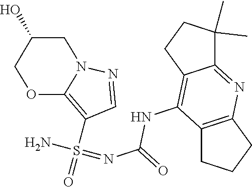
C12=NC3=C(C(NC(=O)N=S(=O)(C4=C5N(N=C4)CC(O)CO5)N)=C1CCC2(C)C)CCC3
